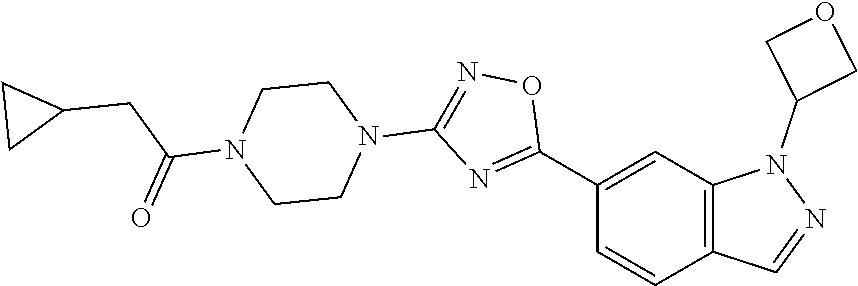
C1(C2=NC(N3CCN(C(=O)CC4CC4)CC3)=NO2)=CC2=C(C=C1)C=NN2C1COC1
